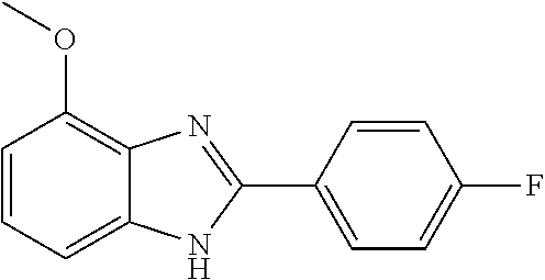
C1=CC=C2C(=C1OC)N=C(C1=CC=C(F)C=C1)N2
